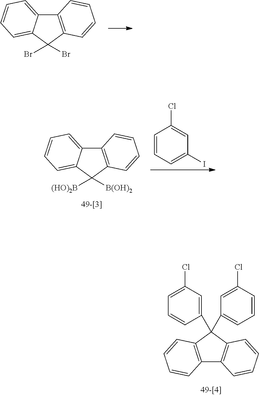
C12=C(C(Br)(Br)C3=CC=CC=C13)C=CC=C2.C12=C(C([B(OH)2])([(HO)2B])C3=CC=CC=C13)C=CC=C2.C1=CC=C(I)C=C1Cl.C12=C(C(C3=CC(Cl)=CC=C3)(C3=CC=CC(Cl)=C3)C3=C1C=CC=C3)C=CC=C2
